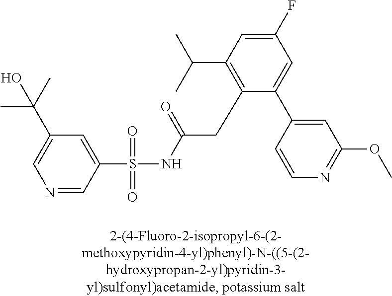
N1=CC(S(=O)(=O)NC(CC2=C(C(C)C)C=C(F)C=C2C2=CC(OC)=NC=C2)=O)=CC(C(C)(C)O)=C1
